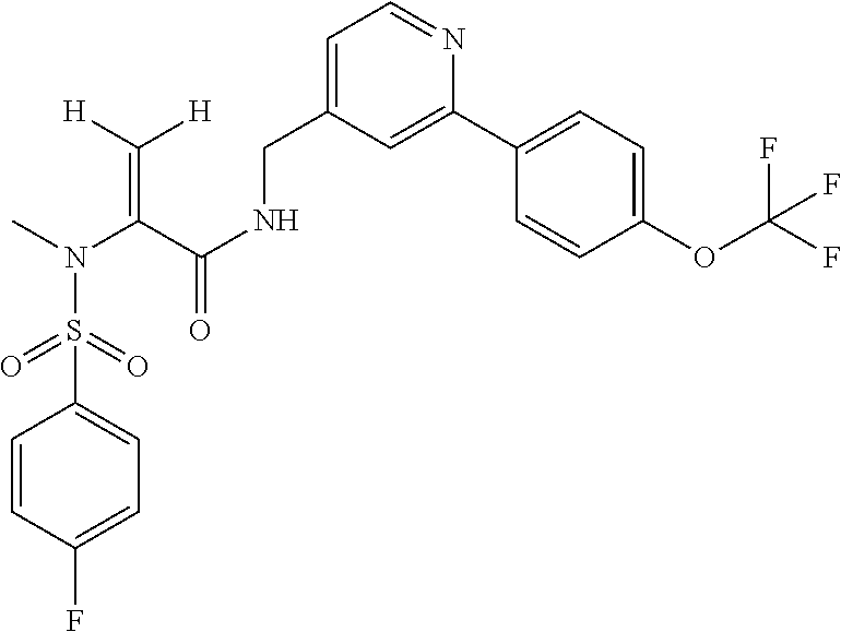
C(=C(C(NCC1=CC=NC(C2=CC=C(OC(F)(F)F)C=C2)=C1)=O)N(C)S(=O)(=O)C1=CC=C(F)C=C1)([H])[H]
